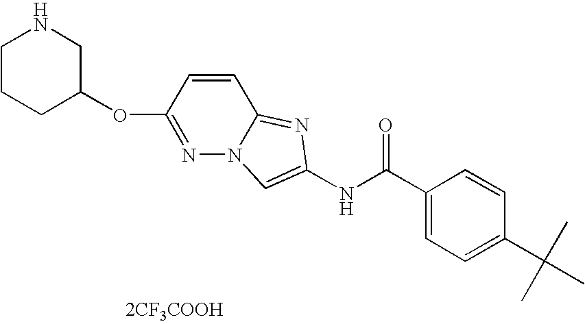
[2CF3COOH].N1=C(OC2CCCNC2)C=CC2=NC(NC(=O)C3=CC=C(C(C)(C)C)C=C3)=CN12
